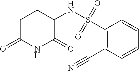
C1C(=O)NC(=O)C(NS(C2=C(C#N)C=CC=C2)(=O)=O)C1
